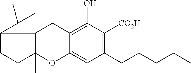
C12C3C4=C(O)C([CO2H])=C(CCCCC)C=C4OC1(C)CCC2C3(C)C
